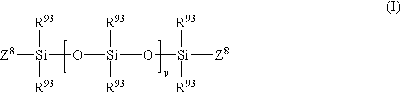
[Z8][Si]([R93])([R93])O[Si]([R93])([R93])O[Si]([R93])([R93])[Z8]
